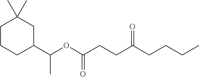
C1CCC(C(OC(CCC(CCCC)=O)=O)C)CC1(C)C
